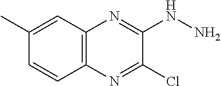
C1=CC2=C(C=C1C)N=C(NN)C(Cl)=N2
